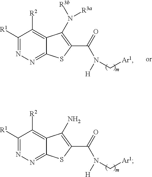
C1([R1])=NN=C2C(=C1[R2])C(N)=C(C(N([H])C[Ar1])=O)S2.C1([R1])=NN=C2C(=C1[R2])C(N([R3b])[R3a])=C(C(N([H])C[Ar1])=O)S2
